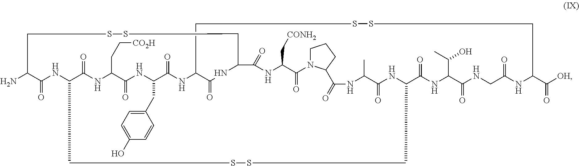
C1C(N)C(=O)NC2C(=O)NC(CC[CO2H])C(=O)NC(CC3=CC=C(O)C=C3)C(=O)NC3C(=O)NC(C(=O)NC(C[CONH2])C(=O)N4CCCC4C(=O)NC(C)C(=O)NC(C(=O)NC(C(C)O)C(=O)NCC(=O)NC(C([OH])=O)CSSC3)CSSC2)CSS1
